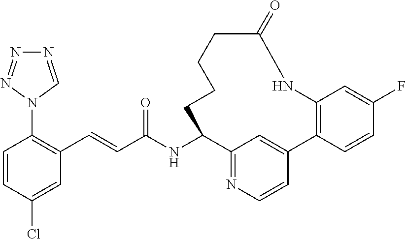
C1=CC(Cl)=CC(C=CC(NC2C3=NC=CC(=C3)C3=C(NC(=O)CCCC2)C=C(F)C=C3)=O)=C1N1C=NN=N1
